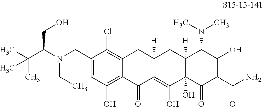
C1(CN(CC)C(C(C)(C)C)CO)=CC(O)=C2C(=C1Cl)CC1([H])C(=C(O)C3(O)C([H])(C1)C(N(C)C)C(O)=C(C(N)=O)C3=O)C2=O
